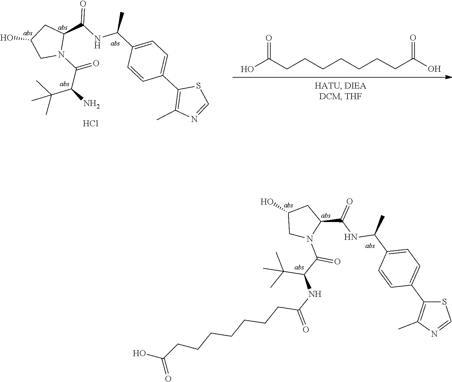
CC(C)(C(C(N1CC(O)CC1C(=O)NC(C1=CC=C(C2=C(C)N=CS2)C=C1)C)=O)N)C.Cl.O=C(O)CCCCCCCC(=O)O.S1C=NC(C)=C1C1=CC=C(C(NC(C2CC(O)CN2C(C(NC(CCCCCCCC(O)=O)=O)C(C)(C)C)=O)=O)C)C=C1
